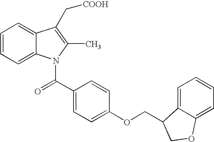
C1=CC=C2C(=C1)C(C[COOH])=C(C)N2C(C1=CC=C(OCC2C3=CC=CC=C3OC2)C=C1)=O
